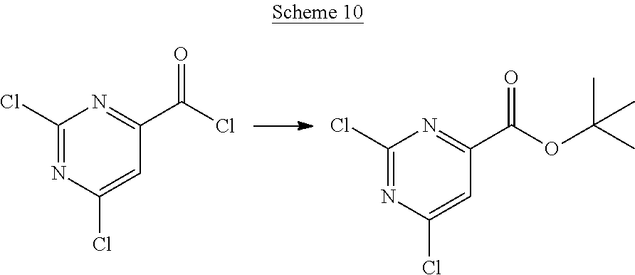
C1(Cl)=NC(Cl)=CC(C(Cl)=O)=N1.C1(Cl)=NC(Cl)=CC(C(OC(C)(C)C)=O)=N1
